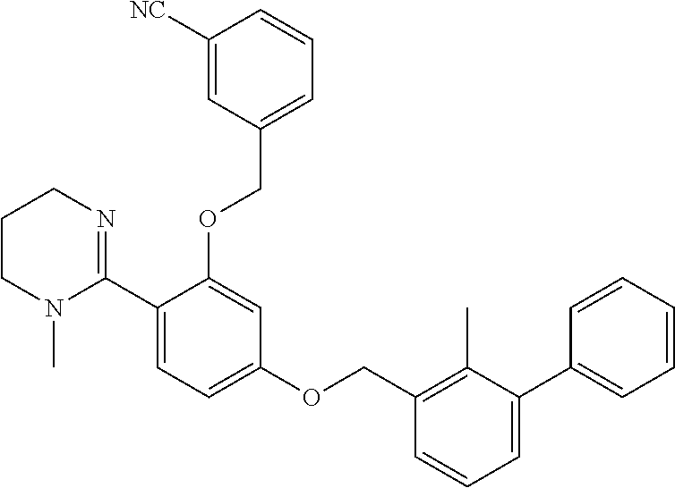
C1=CC=CC=C1C1=CC=CC(COC2=CC=C(C3=NCCCN3C)C(OCC3=CC=CC([NC])=C3)=C2)=C1C
